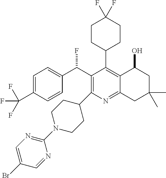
C1=C(C(F)(F)F)C=CC(C(C2=C(C3CCN(C4=NC=C(Br)C=N4)CC3)N=C3C(=C2C2CCC(F)(F)CC2)C(O)CC(C)(C)C3)F)=C1
